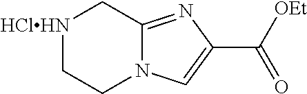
[HClHN]1CCN2C(=NC(C(=O)[OEt])=C2)C1
